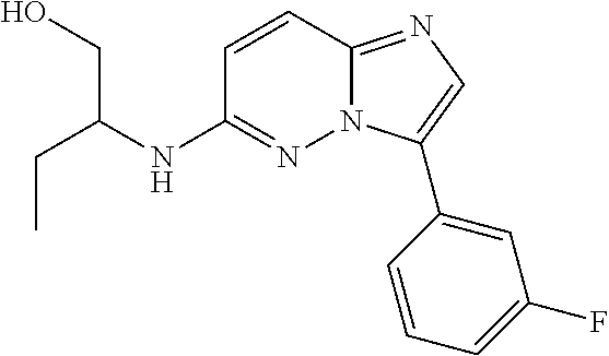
C(C)C(NC1=NN2C(=NC=C2C2=CC(F)=CC=C2)C=C1)CO
